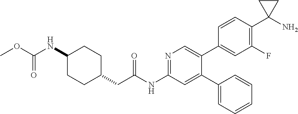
C1(NC(OC)=O)CCC(CC(NC2=NC=C(C3=CC(F)=C(C4(N)CC4)C=C3)C(C3=CC=CC=C3)=C2)=O)CC1
